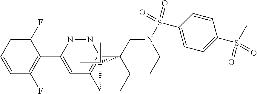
C1(F)=CC=CC(F)=C1C1=CC2=C(N=N1)C1(CN(S(C3=CC=C(S(=O)(=O)C)C=C3)(=O)=O)CC)CCC2C1(C)C
